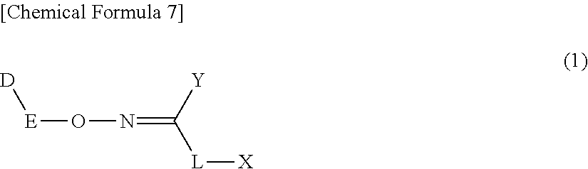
[D][E]ON=C([Y])[L][X]
